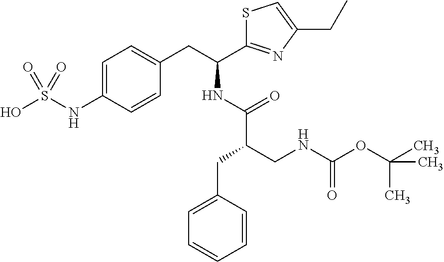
C1=C(NS(O)(=O)=O)C=CC(CC(C2=NC(CC)=CS2)NC(C(CC2=CC=CC=C2)CNC(OC(C)(C)C)=O)=O)=C1
